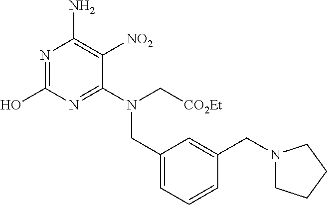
OC1=NC(N)=C([NO2])C(N(C[CO2Et])CC2=CC=CC(CN3CCCC3)=C2)=N1
